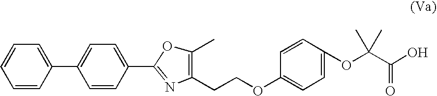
C1=CC=CC(C2=CC=C(C3=NC(CCOC4=CC=C(OC(C(O)=O)(C)C)C=C4)=C(C)O3)C=C2)=C1
